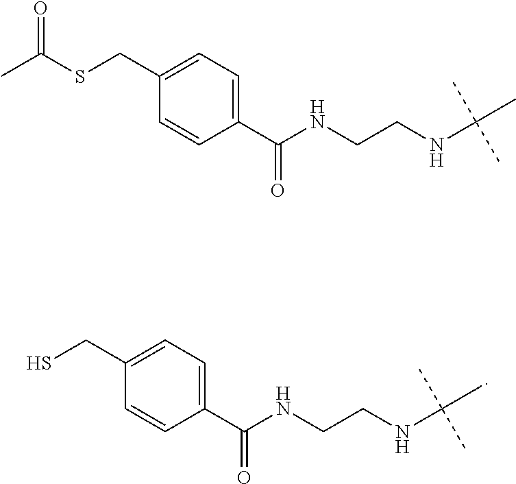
C1(C(NCCNC(C)(C)C)=O)=CC=C(CS)C=C1.C1(C(NCCNC(C)(C)C)=O)=CC=C(CSC(C)=O)C=C1
